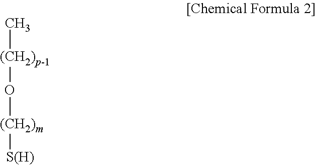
C[(CH2)p-1]O[(CH2)m][S(H)]
